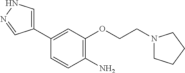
C1(C2=CC(OCCN3CCCC3)=C(N)C=C2)=CNN=C1
